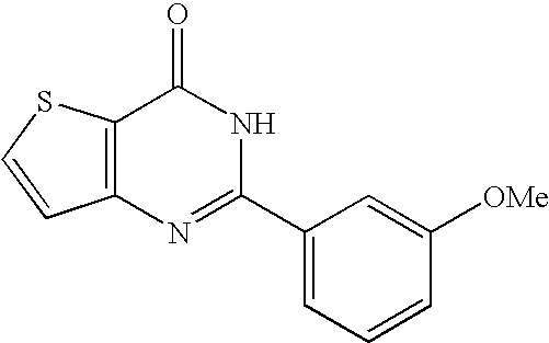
N1=C(C2=CC=CC([OMe])=C2)NC(=O)C2=C1C=CS2
